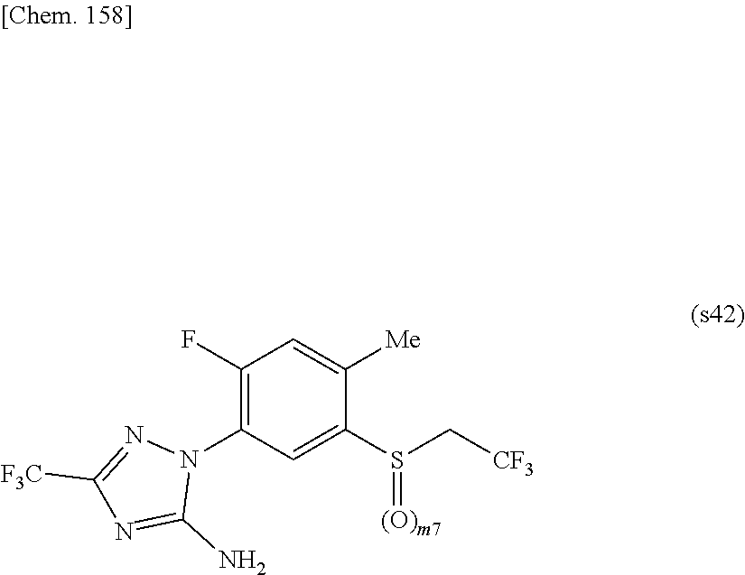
C1(F)=C(N2N=C([F3C])N=C2N)C=C(S(C[CF3])=[(O)m7])C([Me])=C1
